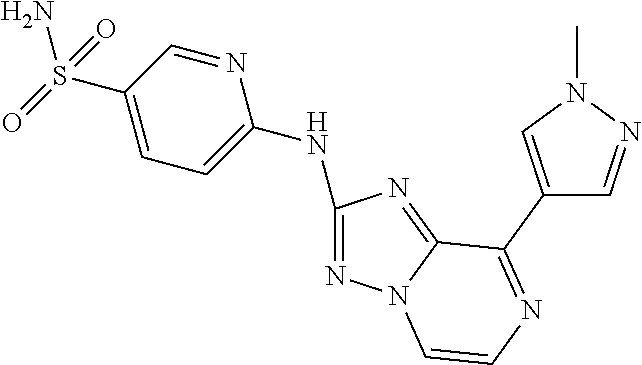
C1(S(N)(=O)=O)=CC=C(NC2=NN3C(=N2)C(C2=CN(C)N=C2)=NC=C3)N=C1
